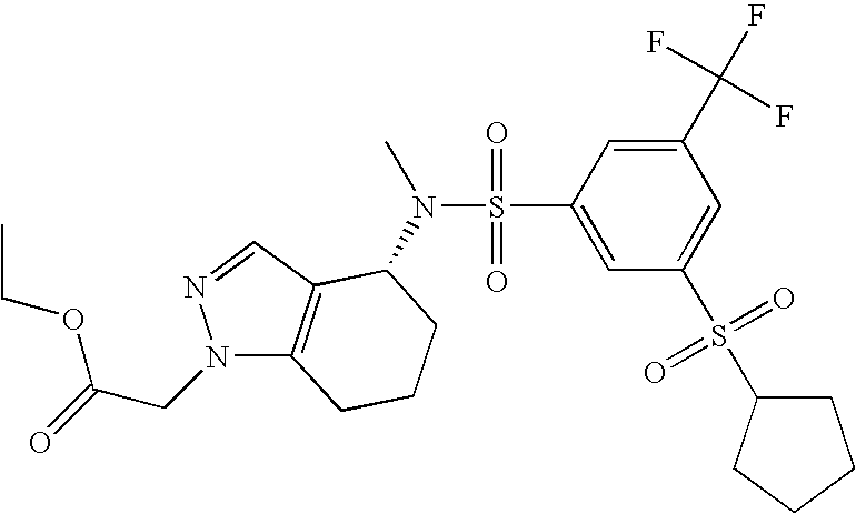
N1(CC(OCC)=O)C2=C(C=N1)C(N(S(=O)(=O)C1=CC(S(=O)(=O)C3CCCC3)=CC(C(F)(F)F)=C1)C)CCC2
